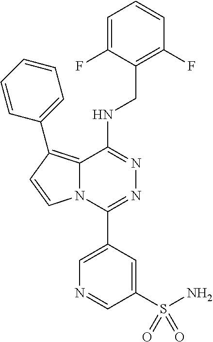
C1=C(F)C(CNC2=NN=C(C3=CN=CC(S(N)(=O)=O)=C3)N3C2=C(C2=CC=CC=C2)C=C3)=C(F)C=C1
